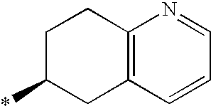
C1C(*)CC2=C(C1)N=CC=C2
